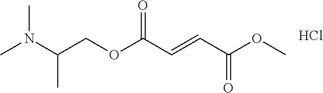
CN(C(COC(C=CC(=O)OC)=O)C)C.Cl
